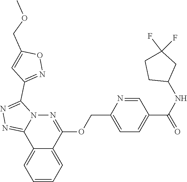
C12=CC=CC=C1C1=NN=C(C3=NOC(COC)=C3)N1N=C2OCC1=CC=C(C(NC2CC(F)(F)CC2)=O)C=N1
